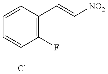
C1=CC(C=C[NO2])=C(F)C(Cl)=C1
